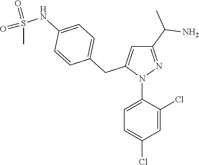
N1(C2=CC=C(Cl)C=C2Cl)N=C(C(N)C)C=C1CC1=CC=C(NS(C)(=O)=O)C=C1
